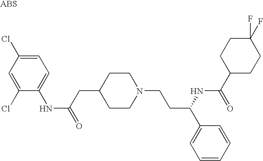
C1(NC(=O)CC2CCN(CCC(C3=CC=CC=C3)NC(C3CCC(F)(F)CC3)=O)CC2)=CC=C(Cl)C=C1Cl
